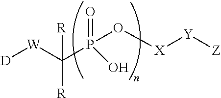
[D][W]C(P(O[X][Y][Z])(=O)O)([R])[R]
